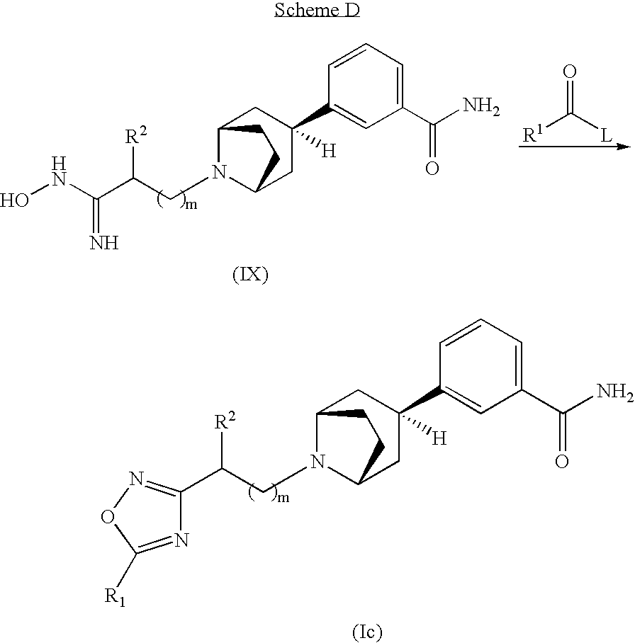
C12N(CC(C3=NOC([R1])=N3)[R2])C(CC(C3=CC(C(N)=O)=CC=C3)([H])C1)CC2.[R1]C([L])=O.C12N(CC(C(NO)=N)[R2])C(CC(C3=CC(C(N)=O)=CC=C3)([H])C1)CC2
